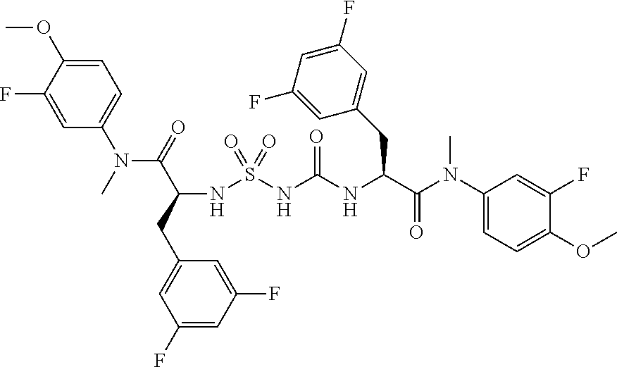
C(NC(C(N(C1=CC=C(OC)C(F)=C1)C)=O)CC1=CC(F)=CC(F)=C1)(=O)NS(NC(C(=O)N(C1=CC=C(OC)C(F)=C1)C)CC1=CC(F)=CC(F)=C1)(=O)=O
